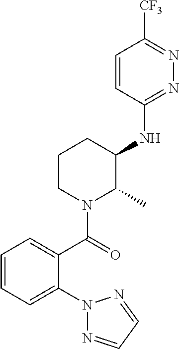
C1=CC(NC2CCCN(C(=O)C3=CC=CC=C3N3N=CC=N3)C2C)=NN=C1[CF3]
